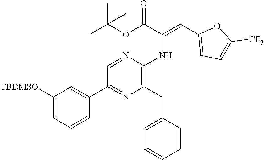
C1([TBDMSO])=CC=CC(C2=NC(CC3=CC=CC=C3)=C(NC(=CC3=CC=C([CF3])O3)C(=O)OC(C)(C)C)N=C2)=C1
